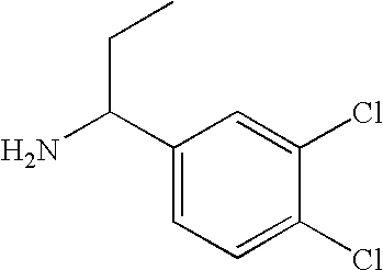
C1(C(N)CC)=CC=C(Cl)C(Cl)=C1
